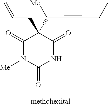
C1(=O)N([Me])C(=O)NC(=O)C1(CC=C)C(C#CCC)[Me]
